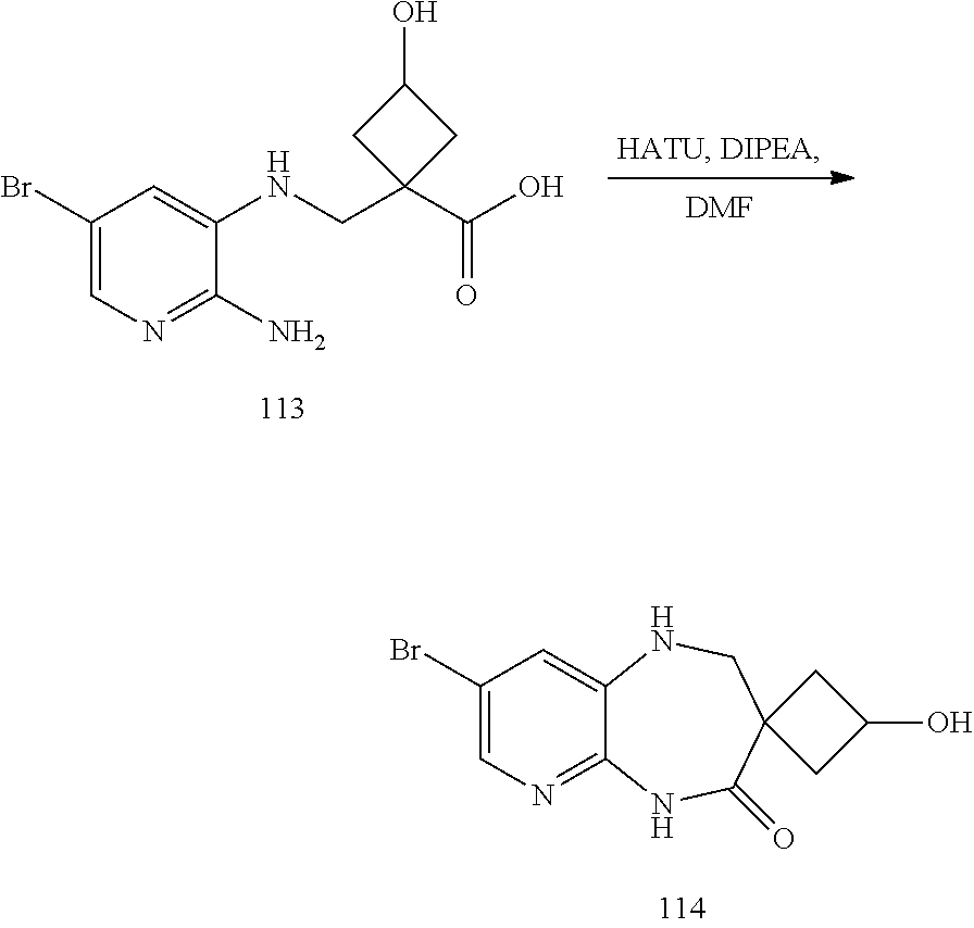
[DMF].C1(Br)=CN=C(N)C(NCC2(C(O)=O)CC(O)C2)=C1.C1(Br)=CN=C2C(=C1)NCC1(C(=O)N2)CC(O)C1
